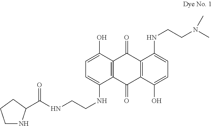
C1=C(O)C2=C(C(NCCNC(=O)C3NCCC3)=C1)C(=O)C1=C(C2=O)C(NCCN(C)C)=CC=C1O
